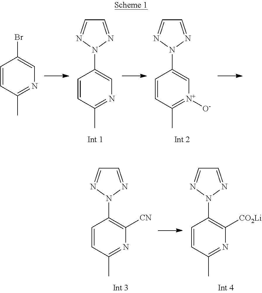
C1=NN(C2=CN=C(C)C=C2)N=C1.C1=NN(C2=C[N+]([O-])=C(C)C=C2)N=C1.C1=CC(C)=NC=C1Br.C1=NN(C2=C([CN])N=C(C)C=C2)N=C1.C1=NN(C2=C([CO2Li])N=C(C)C=C2)N=C1
